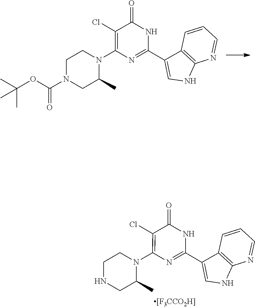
N1C2=C(C=CC=N2)C(C2=NC(N3CCN(C(OC(C)(C)C)=O)CC3C)=C(Cl)C(=O)N2)=C1.N1C2=C(C=CC=N2)C(C2=NC(N3CCNCC3C)=C(Cl)C(=O)N2)=C1
